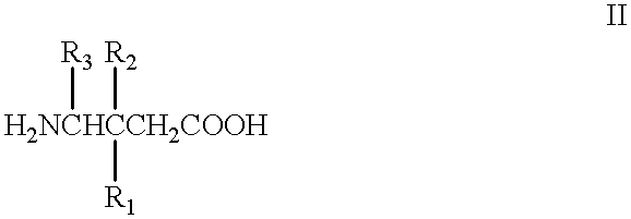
[H2NCHCCH2COOH]([R2])([R1])[R3]
